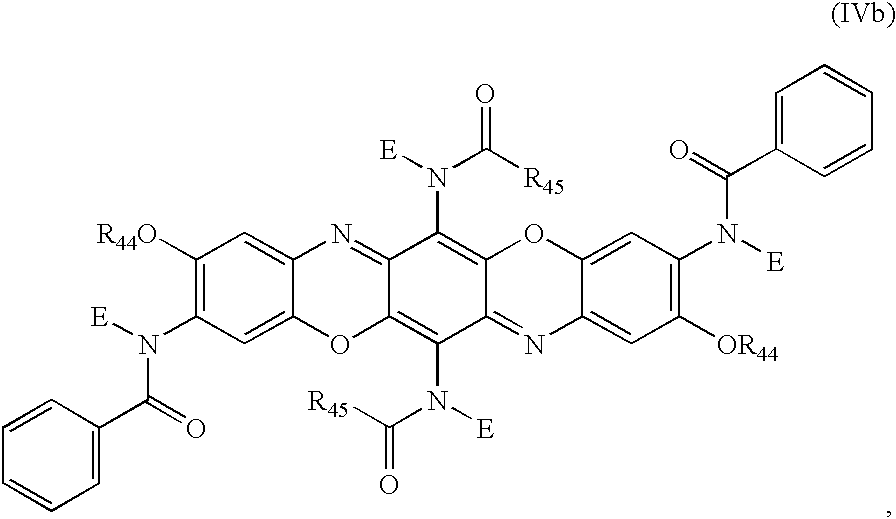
C1([R44O])=C(N([E])C(=O)C2=CC=CC=C2)C=C2C(=C1)N=C1C(=C(N([E])C([R45])=O)C3=NC4=CC([OR44])=C(N([E])C(=O)C5=CC=CC=C5)C=C4OC3=C1N([E])C([R45])=O)O2
